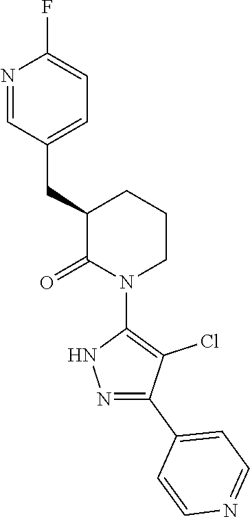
N1=CC(CC2C(=O)N(C3=C(Cl)C(C4=CC=NC=C4)=NN3)CCC2)=CC=C1F
